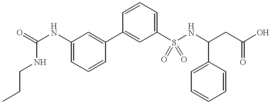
C1=C(NC(=O)NCCC)C=C(C2=CC(S(NC(CC(O)=O)C3=CC=CC=C3)(=O)=O)=CC=C2)C=C1
